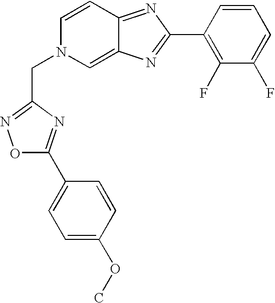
O1C(C2=CC=C(OC)C=C2)=NC(CN2C=C3C(=NC(C4=C(F)C(F)=CC=C4)=N3)C=C2)=N1
